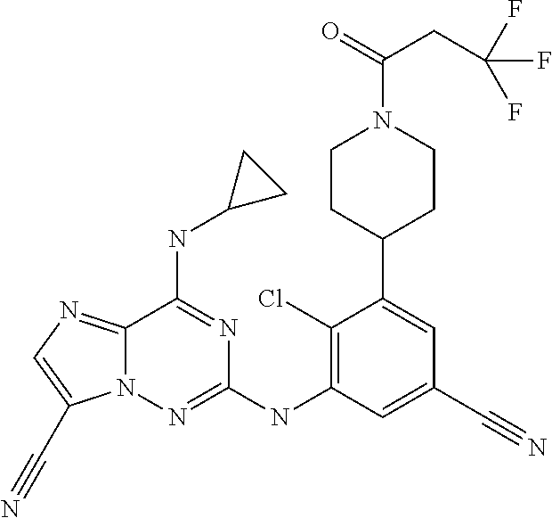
C12=NC=C(C#N)N1N=C(NC1=C(Cl)C(C3CCN(C(=O)CC(F)(F)F)CC3)=CC(C#N)=C1)N=C2NC1CC1
